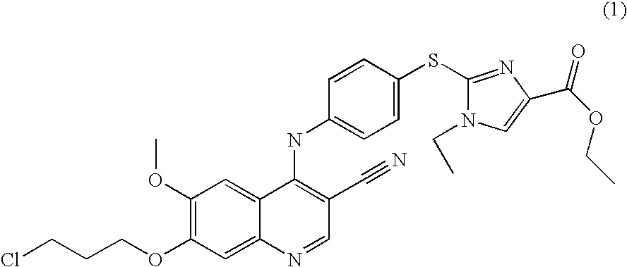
C1=CC(SC2=NC(C(OCC)=O)=CN2CC)=CC=C1NC1=C(C#N)C=NC2=CC(OCCCCl)=C(OC)C=C12
